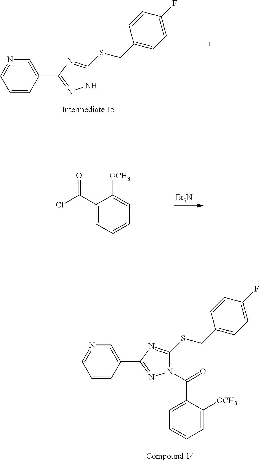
C1=CC(C2=NNC(SCC3=CC=C(F)C=C3)=N2)=CN=C1.C1(C(=O)Cl)=CC=CC=C1[OCH3].[Et3N].C1=C(C(=O)N2C(SCC3=CC=C(F)C=C3)=NC(C3=CN=CC=C3)=N2)C([OCH3])=CC=C1
